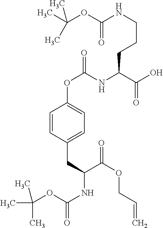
C1=CC(CC(NC(=O)OC(C)(C)C)C(OCC=C)=O)=CC=C1OC(=O)NC(C(O)=O)CCCNC(OC(C)(C)C)=O
